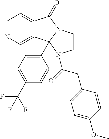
C1=NC=C2C(=C1)C(=O)N1CCN(C(CC3=CC=C(OC)C=C3)=O)C21C1=CC=C(C(F)(F)F)C=C1
